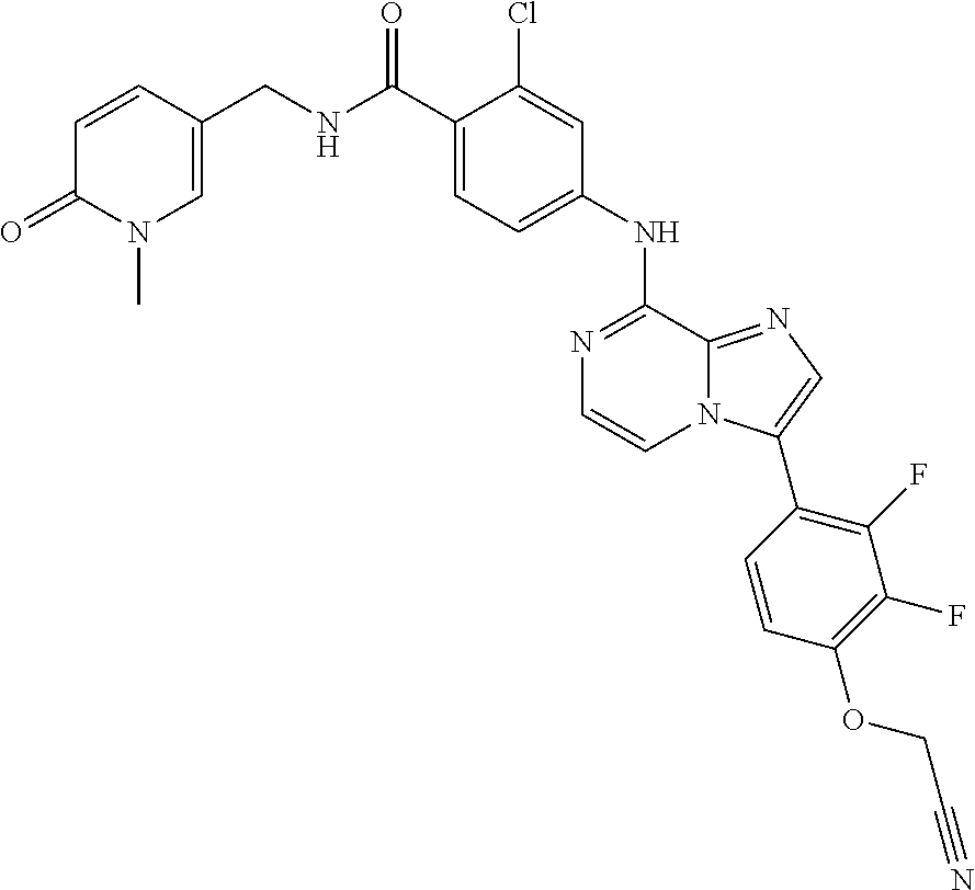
C1(NC2=NC=CN3C2=NC=C3C2=C(F)C(F)=C(OCC#N)C=C2)=CC=C(C(NCC2=CN(C)C(=O)C=C2)=O)C(Cl)=C1
